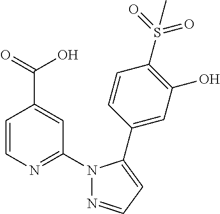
C1=CN=C(N2N=CC=C2C2=CC(O)=C(S(C)(=O)=O)C=C2)C=C1C(=O)O
